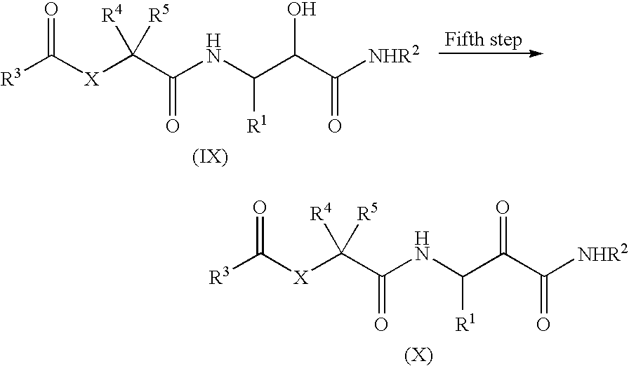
[R3]C([X]C(C(NC(C(C([NHR2])=O)O)[R1])=O)([R4])[R5])=O.[R3]C([X]C(C(NC(C(C([NHR2])=O)=O)[R1])=O)([R4])[R5])=O
